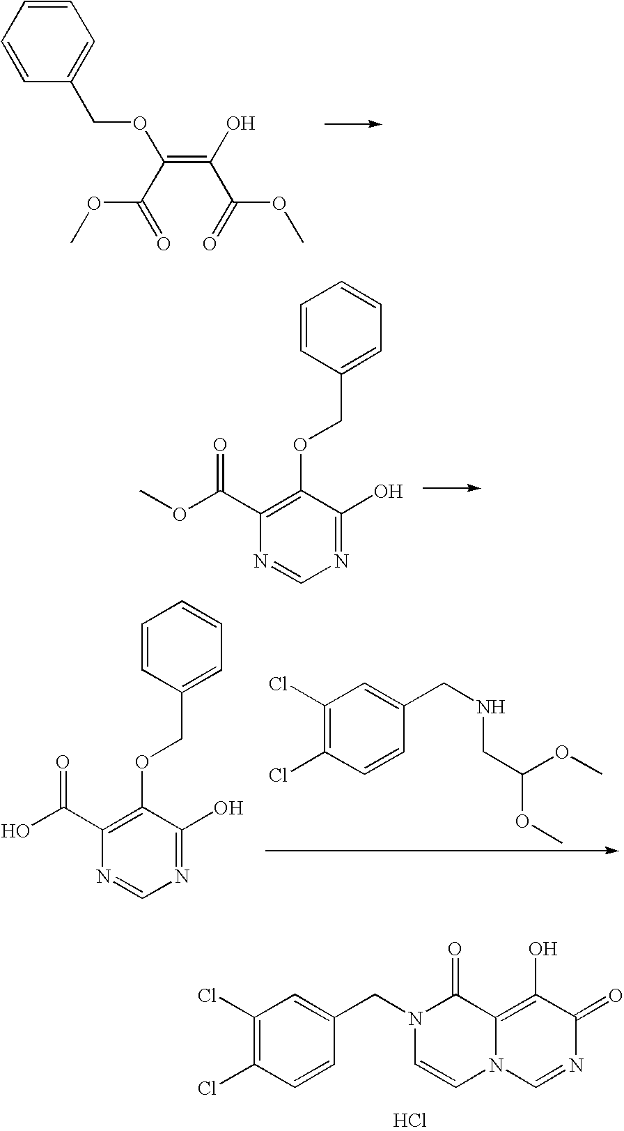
C1=CC(COC(=C(O)C(=O)OC)C(=O)OC)=CC=C1.C1=CC(COC2=C(C(=O)OC)N=CN=C2O)=CC=C1.C1(Cl)=C(Cl)C=CC(CN2C=CN3C=NC(=O)C(O)=C3C2=O)=C1.Cl.C1=CC(COC2=C(C(=O)O)N=CN=C2O)=CC=C1.C1(Cl)=C(Cl)C=CC(CNCC(OC)OC)=C1
